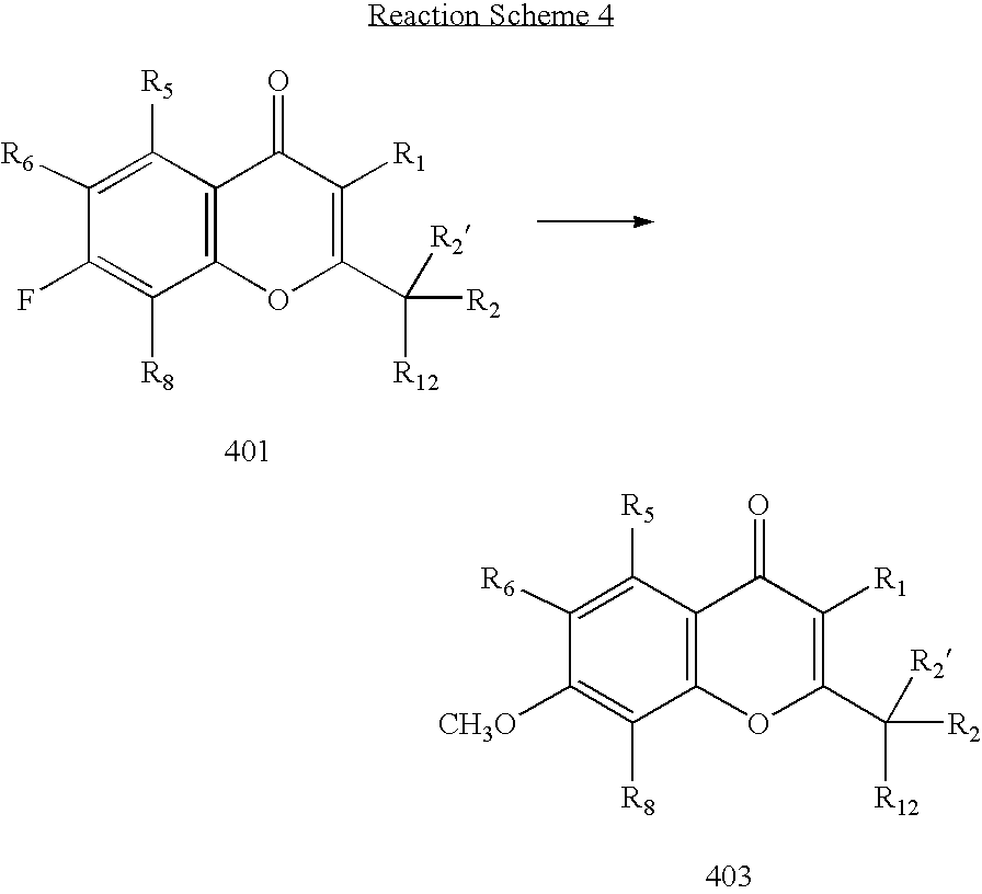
C12=C(C([R5])=C([R6])C(F)=C1[R8])C(=O)C([R1])=C(C([R2])([R12])[R2])O2.C12=C(C([R5])=C([R6])C([CH3O])=C1[R8])C(=O)C([R1])=C(C([R2])([R12])[R2])O2
